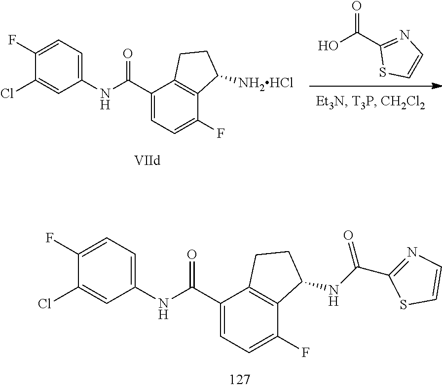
C1(Cl)=CC(NC(C2=CC=C(F)C3=C2CCC3NC(=O)C2=NC=CS2)=O)=CC=C1F.OC(C1=NC=CS1)=O.C1(Cl)=CC(NC(C2=CC=C(F)C3=C2CCC3[NH2HCl])=O)=CC=C1F
